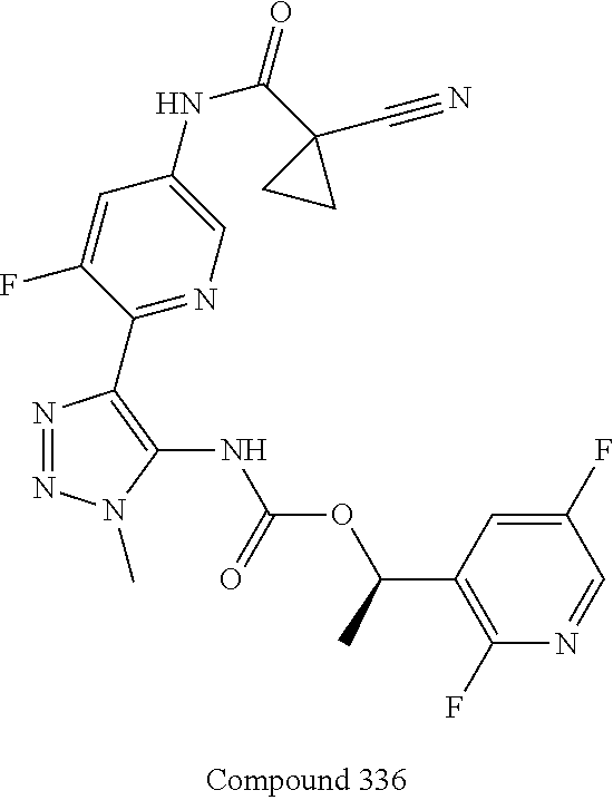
C1(F)=C(C(OC(NC2=C(C3=NC=C(NC(C4(C#N)CC4)=O)C=C3F)N=NN2C)=O)C)C=C(F)C=N1
